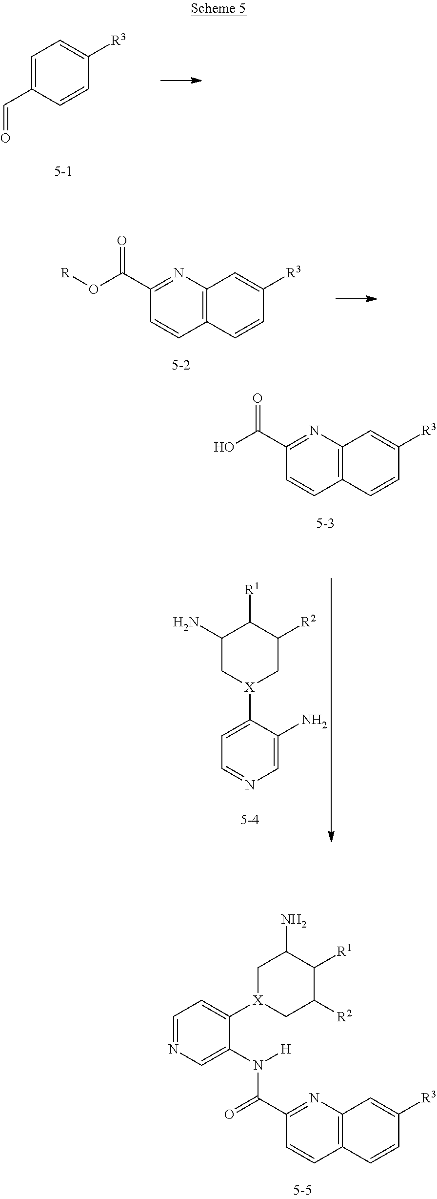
C12=C(C=CC([R3])=C1)C=CC(C(N(C1=CN=CC=C1[X]1CC([R2])C([R1])C(N)C1)[H])=O)=N2.C1=C(C=O)C=CC([R3])=C1.C12=C(C=CC([R3])=C1)C=CC(C(=O)O[R])=N2.C12=C(C=CC([R3])=C1)C=CC(C(=O)O)=N2.C1=C(N)C([X]2CC([R2])C([R1])C(N)C2)=CC=N1
